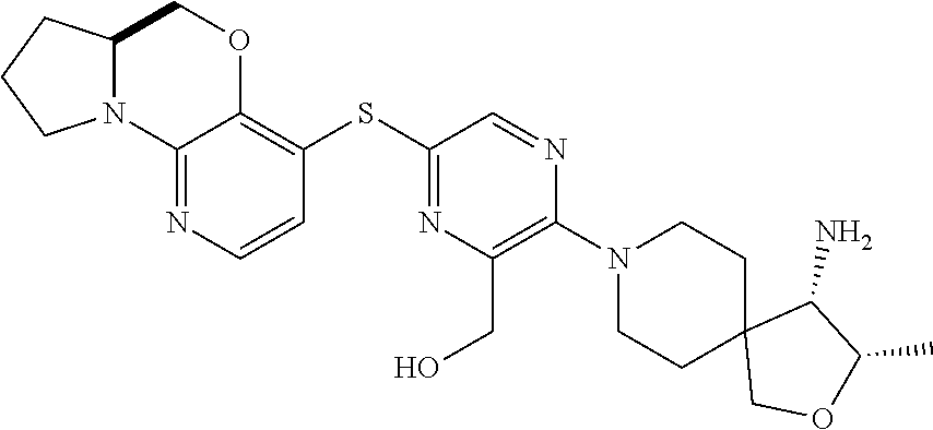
C12(COC(C)C1N)CCN(C1=C(CO)N=C(SC3=C4OCC5CCCN5C4=NC=C3)C=N1)CC2
